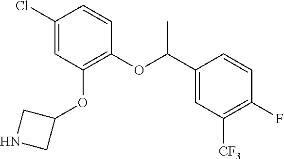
C1(Cl)=CC(OC2CNC2)=C(OC(C2=CC([CF3])=C(F)C=C2)C)C=C1
